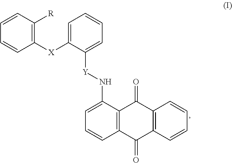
C1=CC([R])=C([X]C2=CC=CC=C2[Y]NC2=CC=CC3=C2C(=O)C2=C(C3=O)C=CC=C2)C=C1
